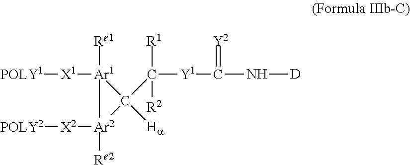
[Y1](C(N[D])=[Y2])C([R1])([R2])C1([Ha])[Ar1]([X1][POLY1])([Re1])[Ar2]1([X2][POLY2])[Re2]
